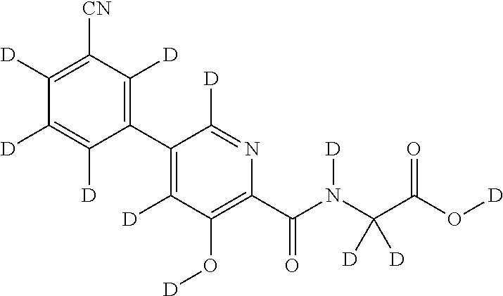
C1(C2=C([D])C([CN])=C([D])C([D])=C2[D])=C([D])C(O[D])=C(C(N(C(C(O[D])=O)([D])[D])[D])=O)N=C1[D]
